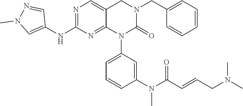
C1=C(CN2CC3=CN=C(NC4=CN(C)N=C4)N=C3N(C3=CC=CC(N(C(C=CCN(C)C)=O)C)=C3)C2=O)C=CC=C1
